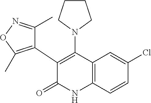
C1(Cl)=CC2=C(C=C1)NC(=O)C(C1=C(C)ON=C1C)=C2N1CCCC1
